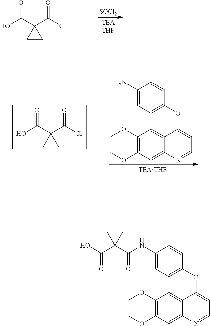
C12=CC(OC)=C(OC)C=C1N=CC=C2OC1=CC=C(N)C=C1.ClC(C1(C(O)=O)CC1)=O.ClC(C1(C(O)=O)CC1)=O.[SOCl2].C12=CC(OC)=C(OC)C=C1N=CC=C2OC1=CC=C(NC(C2(C(O)=O)CC2)=O)C=C1
